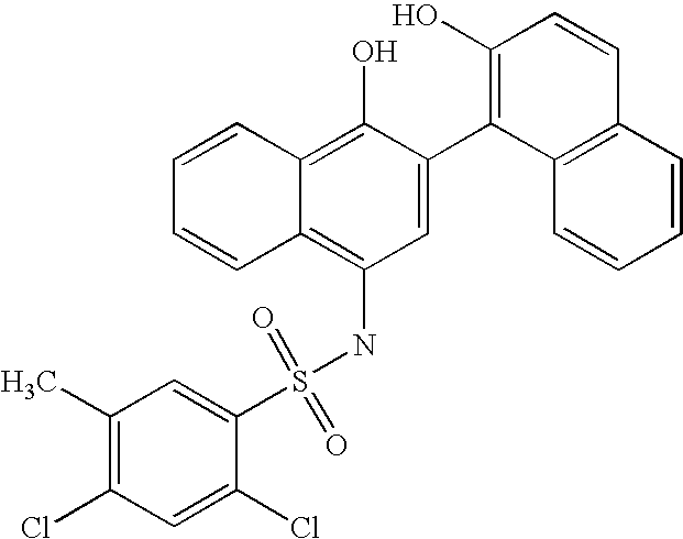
S(NC1=C2C(=C(O)C(C3=C(O)C=CC4=C3C=CC=C4)=C1)C=CC=C2)(=O)(=O)C1=CC(C)=C(Cl)C=C1Cl
